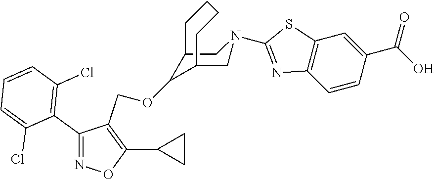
C12CN(C3=NC4=C(S3)C=C(C(=O)O)C=C4)CC(CCCC1)C2OCC1=C(C2CC2)ON=C1C1=C(Cl)C=CC=C1Cl
